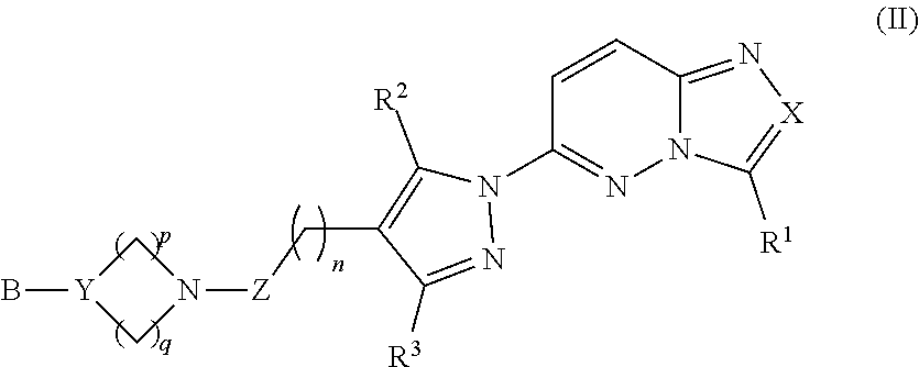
C12=N[X]=C([R1])N1N=C(N1C([R2])=C(C[Z]N3C[Y](B)C3)C([R3])=N1)C=C2
